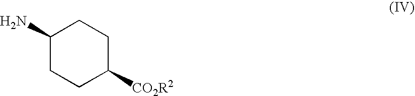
C1(N)CCC([CO2R2])CC1
